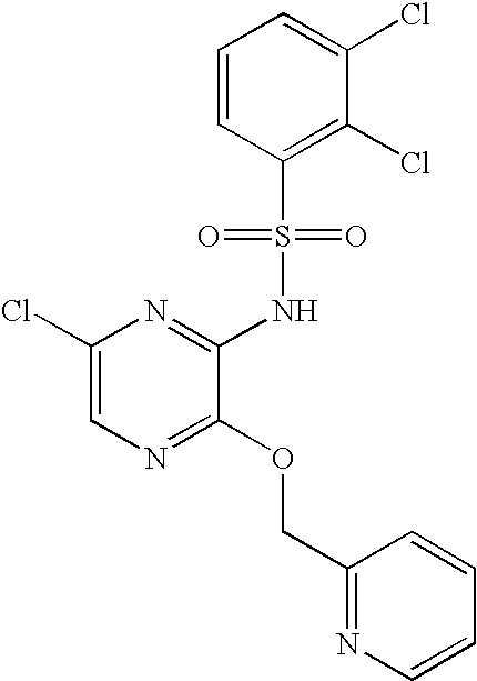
C1(Cl)=CN=C(OCC2=NC=CC=C2)C(NS(C2=C(Cl)C(Cl)=CC=C2)(=O)=O)=N1
